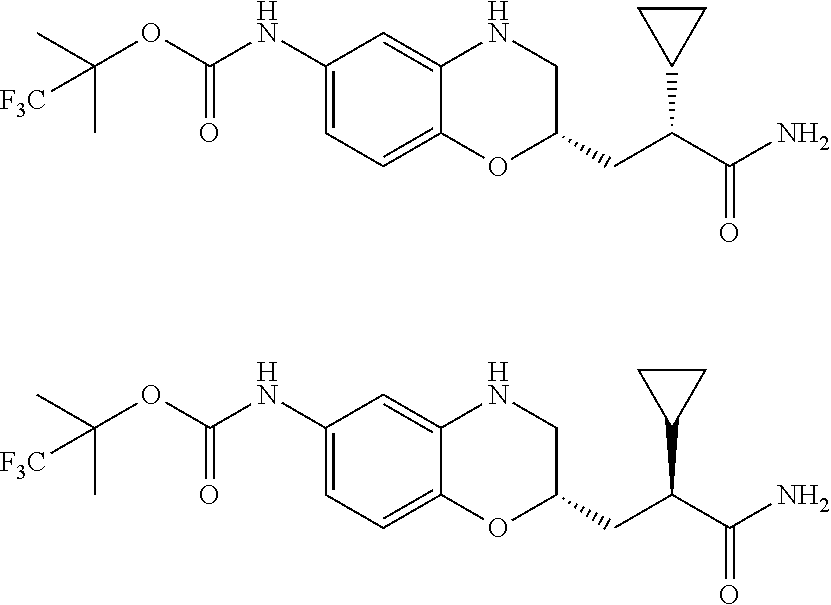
C1(NC(OC(C)(C)[F3C])=O)=CC=C2C(=C1)NCC(CC(C(N)=O)C1CC1)O2.C1(NC(OC(C)(C)[F3C])=O)=CC=C2C(=C1)NCC(CC(C(N)=O)C1CC1)O2
